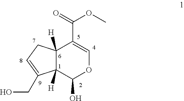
C12([H])C([H])(C(O)OC=C1C(=O)OC)C(CO)=CC2
